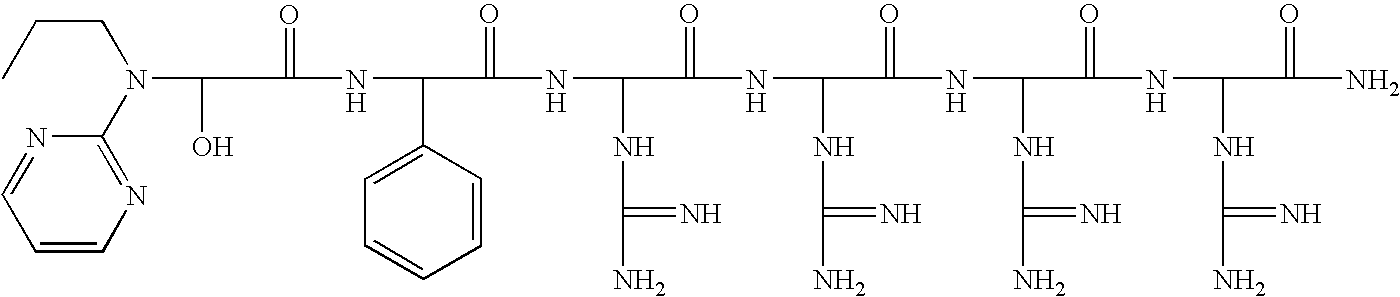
C(=O)(NC(C1=CC=CC=C1)C(=O)NC(NC(N)=N)C(=O)NC(NC(N)=N)C(=O)NC(NC(N)=N)C(=O)NC(NC(N)=N)C(=O)N)C(O)N(C1=NC=CC=N1)CCC
